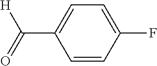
C1=CC(F)=CC=C1C([H])=O
